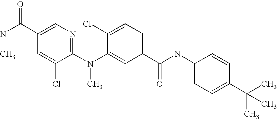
C1(C(NC)=O)=CN=C(N(C2=CC(C(NC3=CC=C(C(C)(C)C)C=C3)=O)=CC=C2Cl)C)C(Cl)=C1
